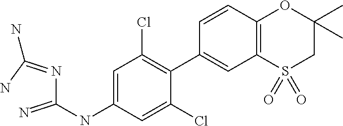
C(N=C(N)N)(=N)NC1=CC(Cl)=C(C2=CC3=C(C=C2)OC(C)(C)CS3(=O)=O)C(Cl)=C1
